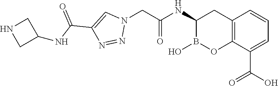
C12=C(C(C(O)=O)=CC=C1)OB(O)C(NC(=O)CN1C=C(C(NC3CNC3)=O)N=N1)C2
